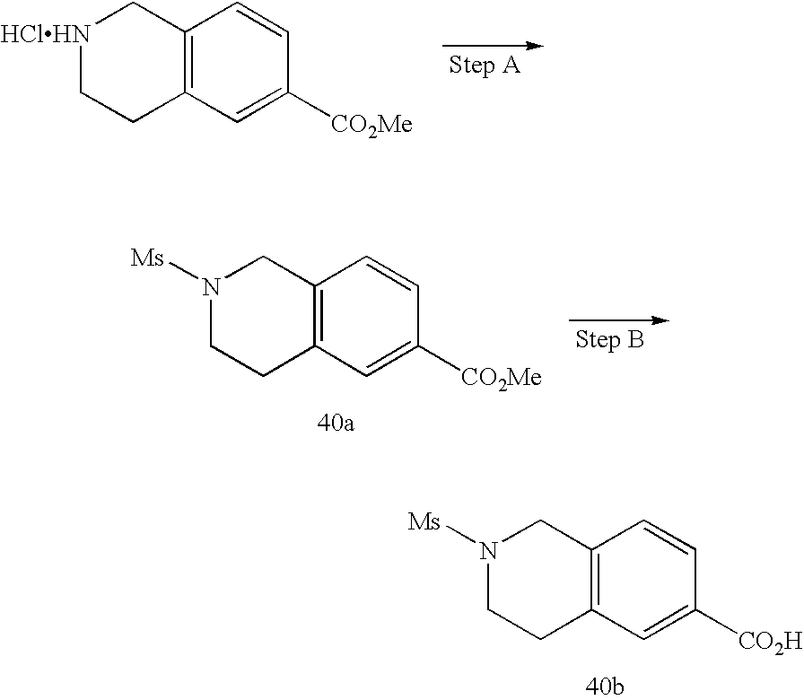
[HClHN]1CCC2=C(C1)C=CC([CO2Me])=C2.N1([Ms])CCC2=C(C1)C=CC([CO2Me])=C2.N1([Ms])CCC2=C(C1)C=CC([CO2H])=C2
